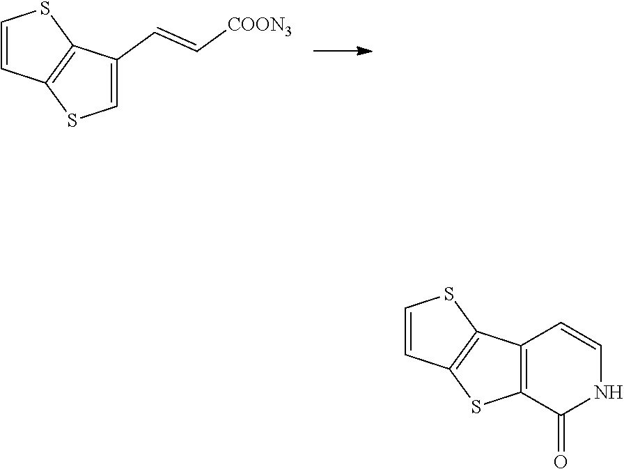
C1=CC2=C(S1)C(C=C[COON3])=CS2.C1=CC2=C(S1)C1=C(S2)C(=O)NC=C1
